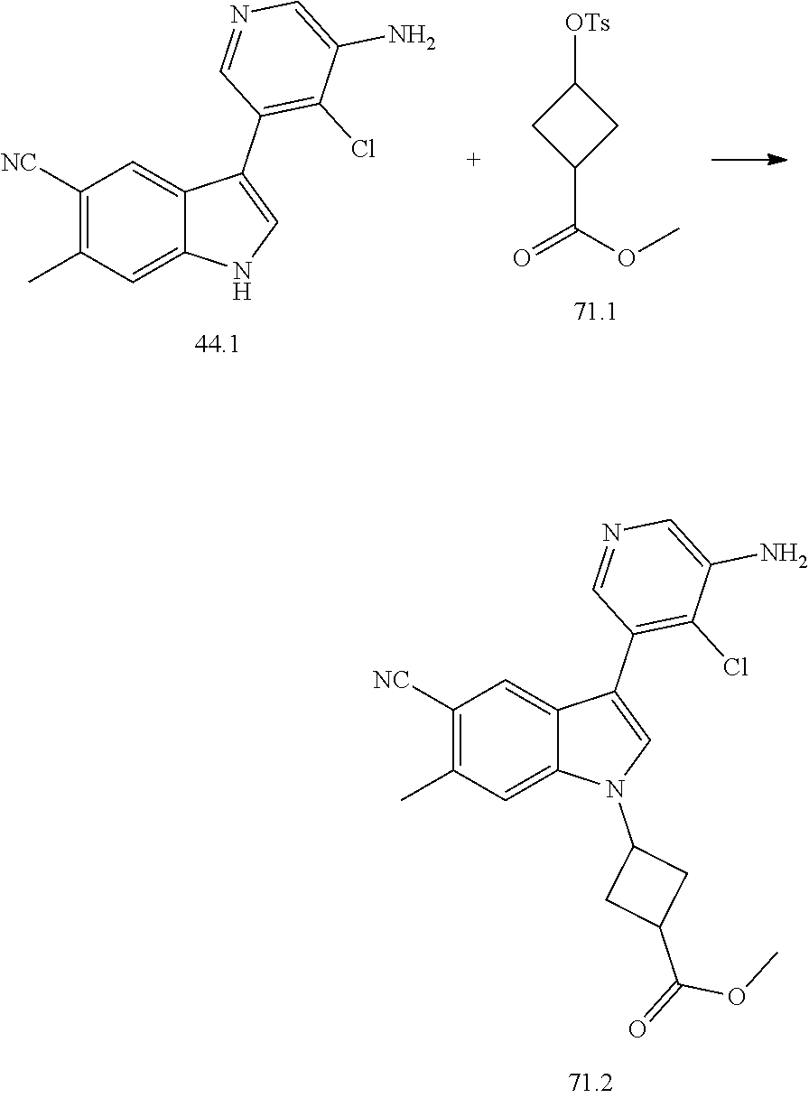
C1([NC])=C(C)C=C2C(=C1)C(C1=C(Cl)C(N)=CN=C1)=CN2C1CC(C(=O)OC)C1.C1([NC])=C(C)C=C2C(=C1)C(C1=C(Cl)C(N)=CN=C1)=CN2.C1C(C(OC)=O)CC1[OTs]
